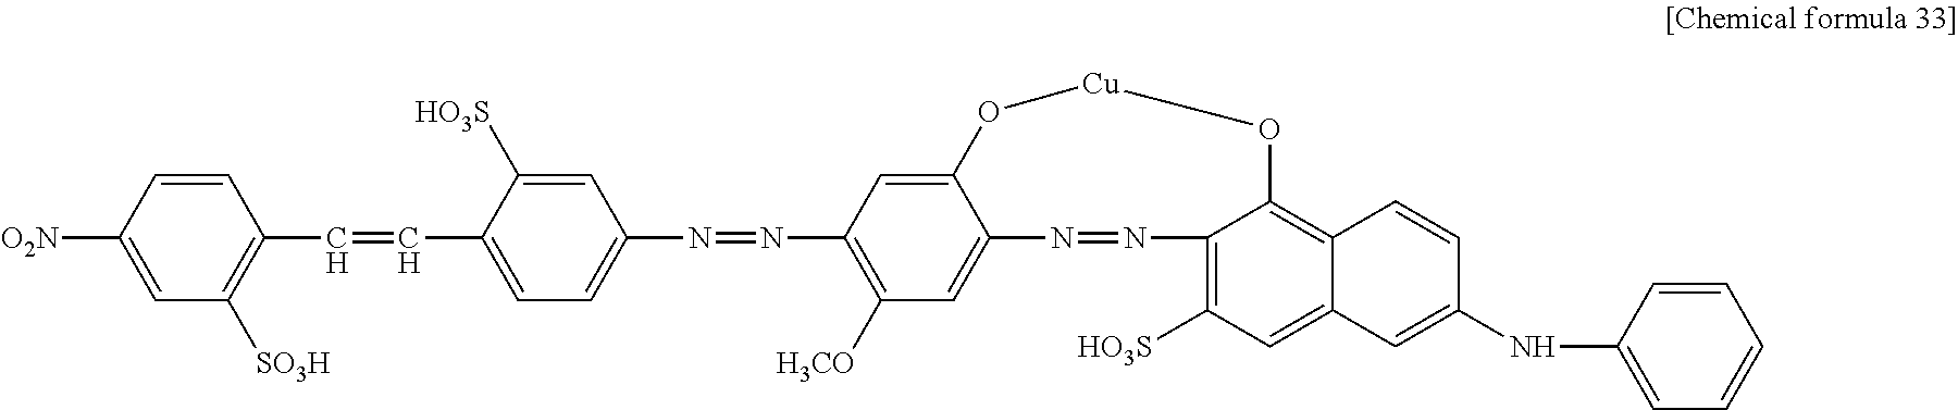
C1=CC([O2N])=CC([SO3H])=C1C=CC1=CC=C(N=NC2=C([H3CO])C=C3C(=C2)O[Cu]OC2=C4C(=CC([HO3S])=C2N=N3)C=C(NC2=CC=CC=C2)C=C4)C=C1[HO3S]
